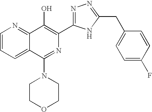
C1=CC=C2C(=N1)C(O)=C(C1=NN=C(CC3=CC=C(F)C=C3)N1)N=C2N1CCOCC1
